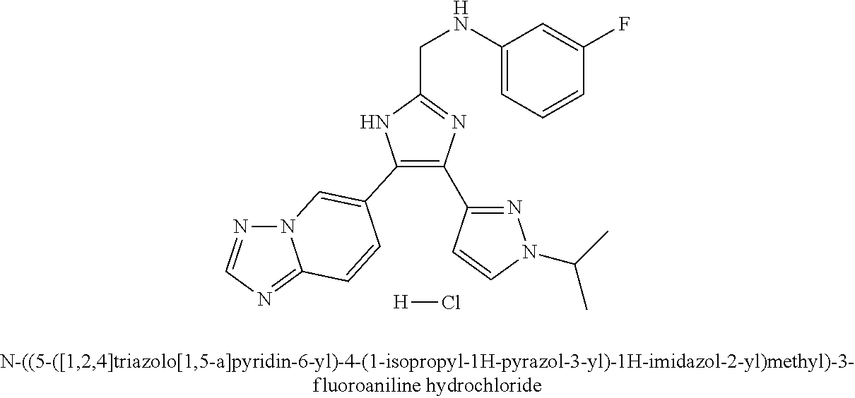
C1(C2=CN3N=CN=C3C=C2)=C(C2=NN(C(C)C)C=C2)N=C(CNC2=CC=CC(F)=C2)N1.[H]Cl
